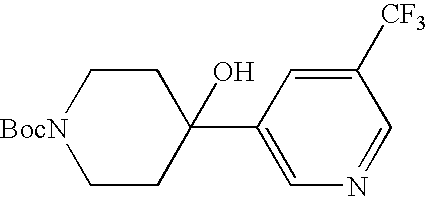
C1CC(C2=CN=CC([CF3])=C2)(O)CC[BocN]1
